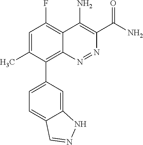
C1=C(C)C(C2=CC=C3C(=C2)NN=C3)=C2C(=C1F)C(N)=C(C(N)=O)N=N2
